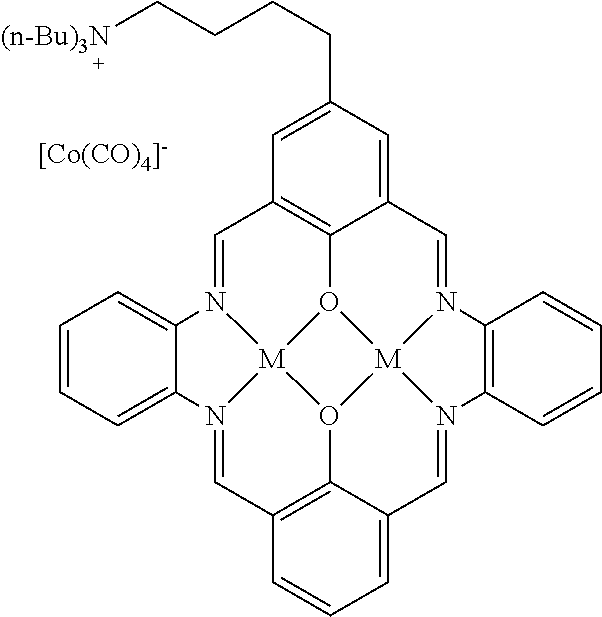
[[Co(CO)4]-].C(CCC[(n-Bu)3N])C1=CC2=C3O4[M]56N(=C2)C2=CC=CC=C2N5=CC2=C5O6[M]46N(=CC3=C1)C1=C(N6=CC5=CC=C2)C=CC=C1
